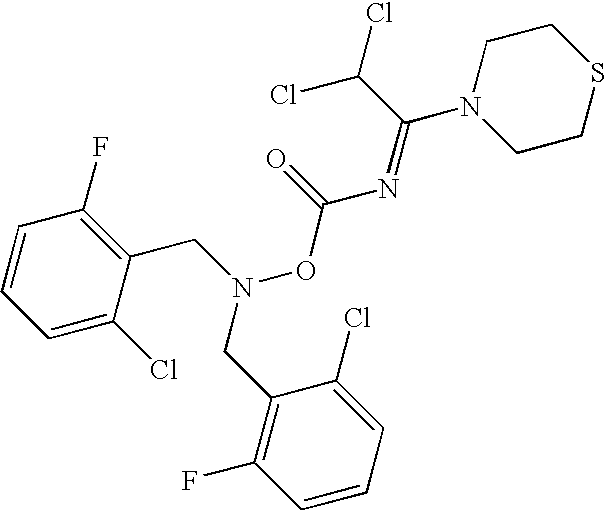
C1=CC=C(Cl)C(CN(OC(=O)N=C(C(Cl)Cl)N2CCSCC2)CC2=C(F)C=CC=C2Cl)=C1F
